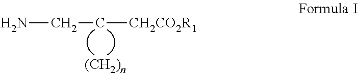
NCC[CH2CO2R1]
